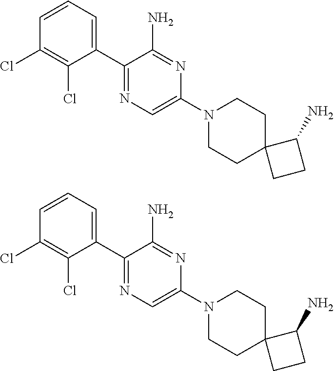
C1=CC=C(C2=NC=C(N3CCC4(CC3)CCC4N)N=C2N)C(Cl)=C1Cl.C1=CC=C(C2=NC=C(N3CCC4(CC3)CCC4N)N=C2N)C(Cl)=C1Cl
